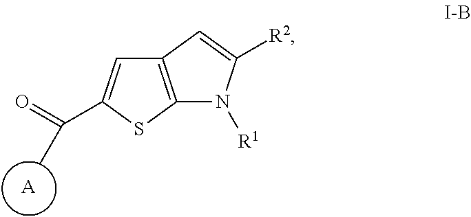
[A].C12=C(SC(C(C)=O)=C1)N([R1])C([R2])=C2
